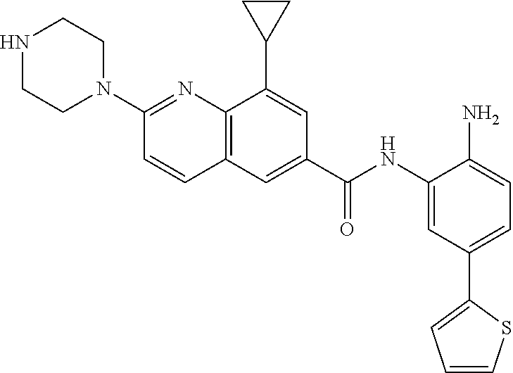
C12=C(C(C3CC3)=CC(C(NC3=CC(C4=CC=CS4)=CC=C3N)=O)=C1)N=C(N1CCNCC1)C=C2
